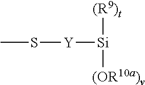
[Si]([(R9)t])([(OR10a)v])[Y]SC
